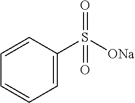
C1=C(S([ONa])(=O)=O)C=CC=C1
